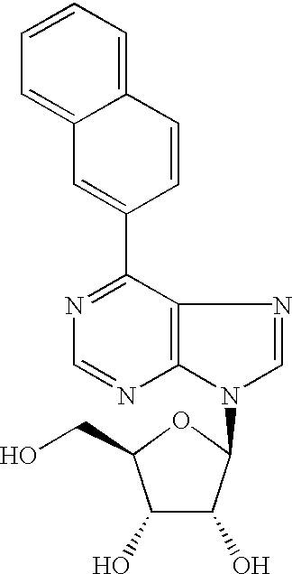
C1=C(C2=NC=NC3=C2N=CN3C2C(O)C(O)C(CO)O2)C=CC2=CC=CC=C12
